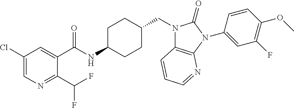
C1(Cl)=CN=C(C(F)F)C(C(NC2CCC(CN3C4=C(N(C5=CC(F)=C(OC)C=C5)C3=O)N=CC=C4)CC2)=O)=C1
